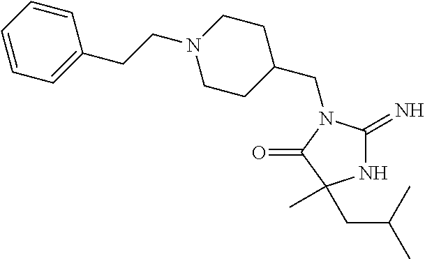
C1(CN2C(=N)NC(C)(CC(C)C)C2=O)CCN(CCC2=CC=CC=C2)CC1
